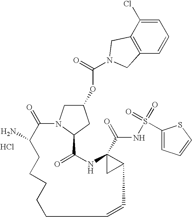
Cl.O(C1CN2C(C1)C(=O)NC1(C(=O)NS(=O)(C3=CC=CS3)=O)CC1C=CCCCCCC(N)C2=O)C(=O)N1CC2=C(C=CC=C2Cl)C1
